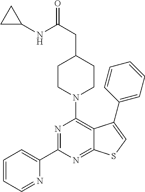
C1=CC=NC(C2=NC(N3CCC(CC(NC4CC4)=O)CC3)=C3C(=N2)SC=C3C2=CC=CC=C2)=C1
